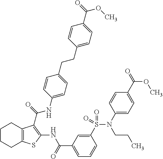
C1(CCC2=CC=C(NC(=O)C3=C(NC(C4=CC=CC(S(N(C5=CC=C(C(=O)OC)C=C5)CCC)(=O)=O)=C4)=O)SC4=C3CCCC4)C=C2)=CC=C(C(=O)OC)C=C1
